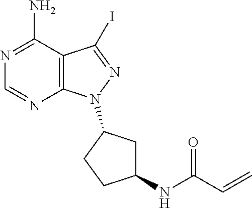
C1(N)=NC=NC2=C1C(I)=NN2C1CC(NC(C=C)=O)CC1
